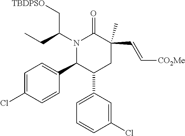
N1(C(CC)C[TBDPSO])C(C2=CC=C(Cl)C=C2)C(C2=CC=CC(Cl)=C2)CC(C)(C=C[CO2Me])C1=O
